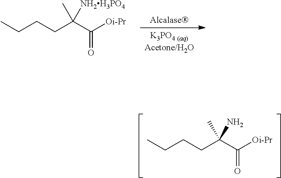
CCCCC(C([Oi-Pr])=O)([NH2H3PO4])C.[Alcalase].[K3PO4 (aq)Acetone/H2O].CCCCC(C([Oi-Pr])=O)(N)C
